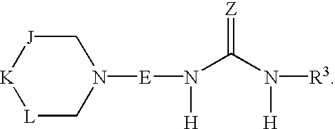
N1([E]N(C(N([H])[R3])=[Z])[H])C[J][K][L]C1
